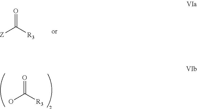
[Z]C([R3])=O.OC([R3])=O
